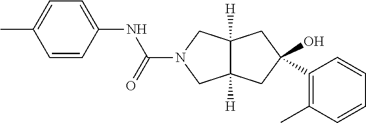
C1=CC(NC(N2CC3([H])C([H])(C2)CC(O)(C2=C(C)C=CC=C2)C3)=O)=CC=C1C
